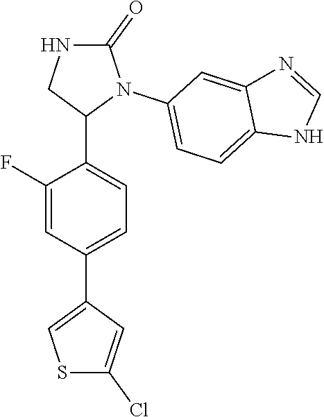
C1(F)=CC(C2=CSC(Cl)=C2)=CC=C1C1N(C2=CC=C3C(=C2)N=CN3)C(=O)NC1
